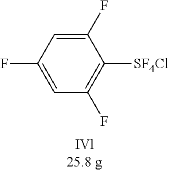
C1(F)=CC(F)=CC(F)=C1[SF4Cl]
